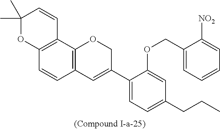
C12=C(C3=C(C=C1)C=C(C1=CC=C(CCC)C=C1OCC1=CC=CC=C1[NO2])CO3)C=CC(C)(C)O2
